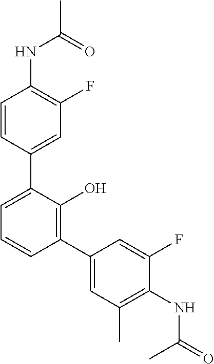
C1(NC(C)=O)=C(F)C=C(C2=CC=CC(C3=CC(C)=C(NC(C)=O)C(F)=C3)=C2O)C=C1
